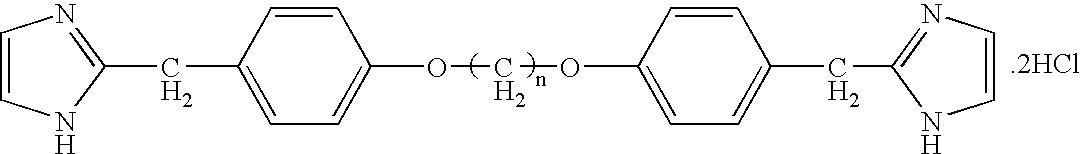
[.2HCl].C1=CNC(CC2=CC=C(OCOC3=CC=C(CC4=NC=CN4)C=C3)C=C2)=N1
